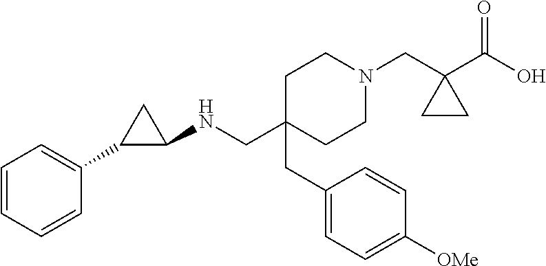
C1C(CC2=CC=C([OMe])C=C2)(CNC2CC2C2=CC=CC=C2)CCN(CC2(C(O)=O)CC2)C1
